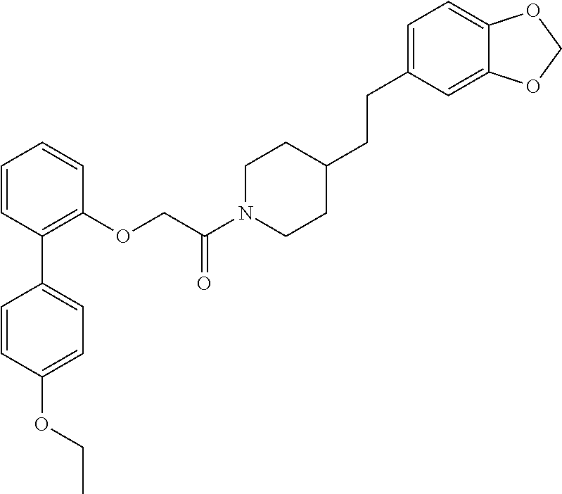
C1=CC(C2=CC=C(OCC)C=C2)=C(OCC(N2CCC(CCC3=CC=C4C(=C3)OCO4)CC2)=O)C=C1
